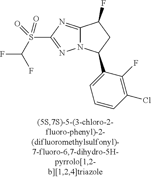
C12=NC(S(C(F)F)(=O)=O)=NN1C(C1=CC=CC(Cl)=C1F)CC2F
